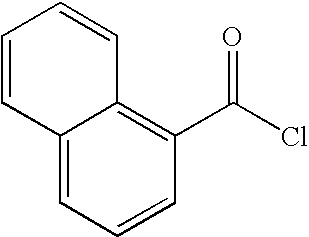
C12=CC=CC(C(Cl)=O)=C1C=CC=C2
